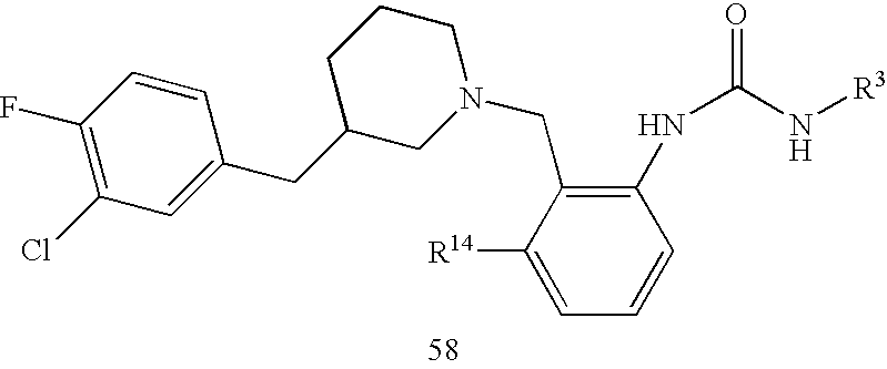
C1(CC2=CC(Cl)=C(F)C=C2)CN(CC2=C(NC(N[R3])=O)C=CC=C2[R14])CCC1
